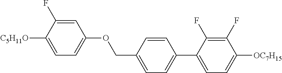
C1=C(F)C([C5H11O])=CC=C1OCC1=CC=C(C2=CC=C([OC7H15])C(F)=C2F)C=C1
